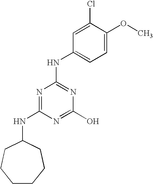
C1CCCC(NC2=NC(NC3=CC=C(OC)C(Cl)=C3)=NC(O)=N2)CC1
